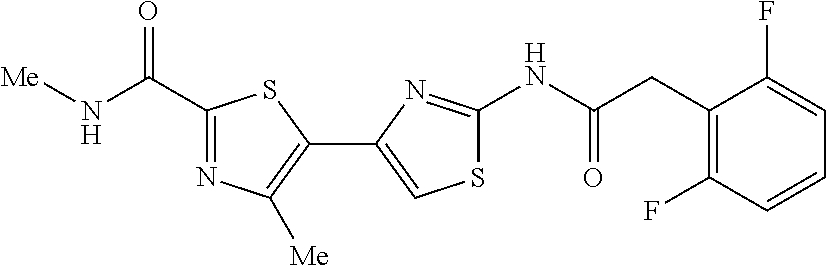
N(C(=O)CC1=C(F)C=CC=C1F)C1=NC(C2=C([Me])N=C(C(N[Me])=O)S2)=CS1
